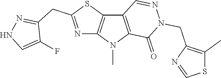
C12=C(N(C)C3=C1C=NN(CC1=C(C)SC=N1)C3=O)N=C(CC1=NNC=C1F)S2
